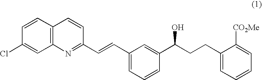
C1=CC2=C(C=C1Cl)N=C(C=CC1=CC=CC(C(CCC3=CC=CC=C3[CO2Me])O)=C1)C=C2
